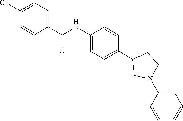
C1(NC(=O)C2=CC=C(Cl)C=C2)=CC=C(C2CN(C3=CC=CC=C3)CC2)C=C1
